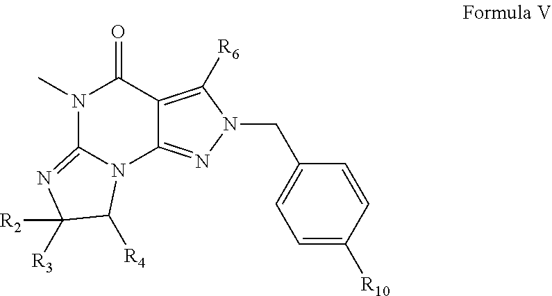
N1(C)C2=NC([R3])([R2])C([R4])N2C2=NN(CC3=CC=C([R10])C=C3)C([R6])=C2C1=O
